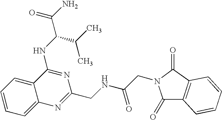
C1=CC=C2C(=C1)C(NC(C(N)=O)C(C)C)=NC(CNC(CN1C(=O)C3=C(C1=O)C=CC=C3)=O)=N2
